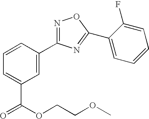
C1=CC(C2=NOC(C3=CC=CC=C3F)=N2)=CC(C(OCCOC)=O)=C1
